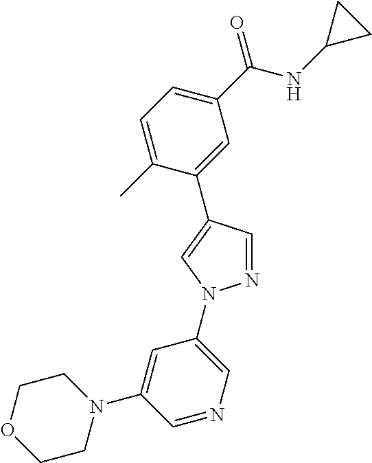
C1(C(NC2CC2)=O)=CC=C(C)C(C2=CN(C3=CN=CC(N4CCOCC4)=C3)N=C2)=C1
